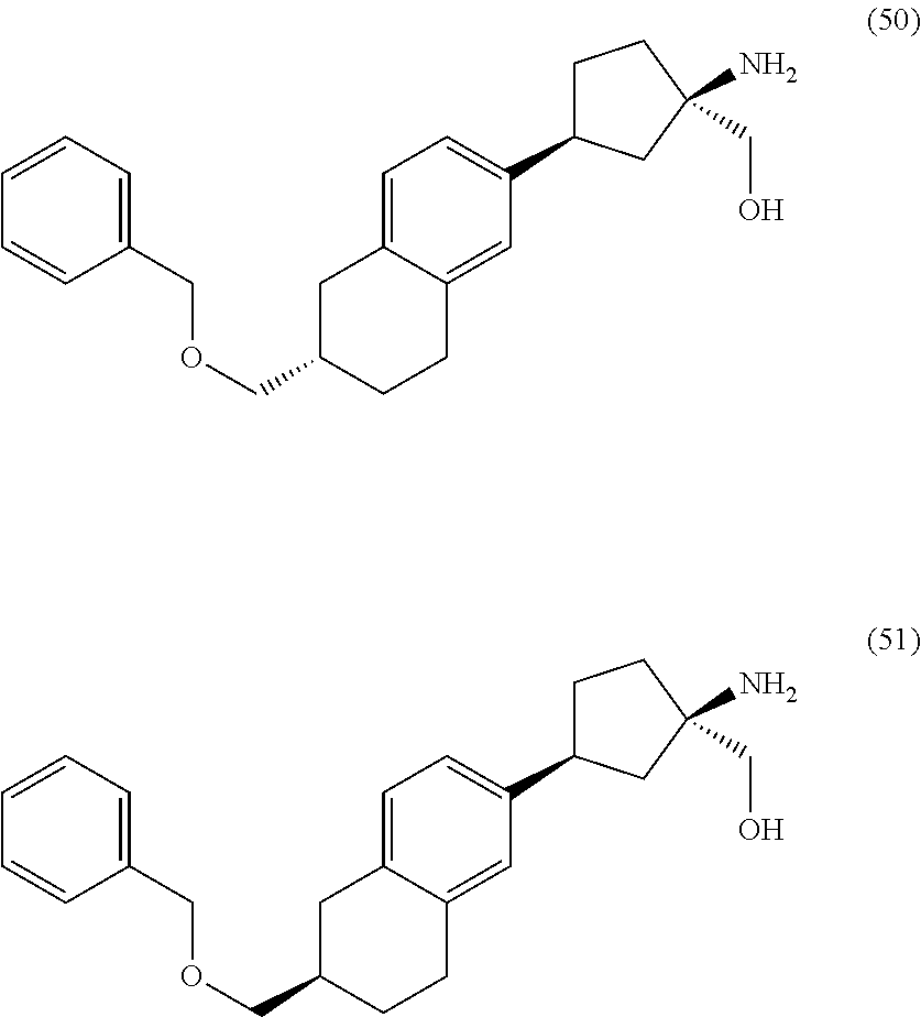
C1(N)(CO)CCC(C2=CC=C3C(=C2)CCC(COCC2=CC=CC=C2)C3)C1.C1(N)(CO)CCC(C2=CC=C3C(=C2)CCC(COCC2=CC=CC=C2)C3)C1
